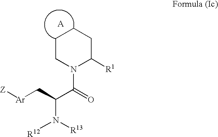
C1CN(C(=O)C(C[Ar][Z])N([R13])[R12])C([R1])CC1
